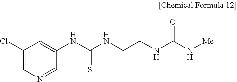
C1(Cl)=CN=CC(NC(NCCNC(N[Me])=O)=S)=C1
